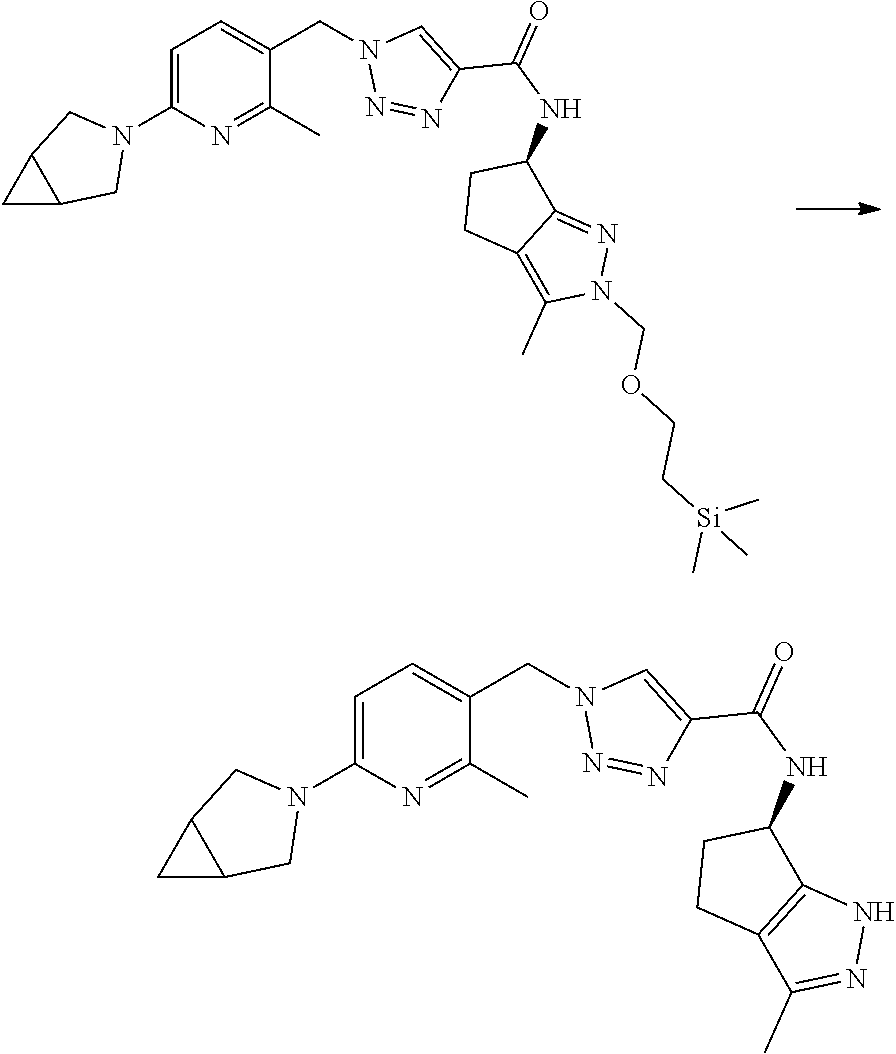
C1=C(N2CC3C(C2)C3)N=C(C)C(CN2N=NC(C(NC3CCC4=C(C)N(COCC[Si](C)(C)C)N=C34)=O)=C2)=C1.C1=C(N2CC3C(C2)C3)N=C(C)C(CN2N=NC(C(NC3CCC4=C3NN=C4C)=O)=C2)=C1
